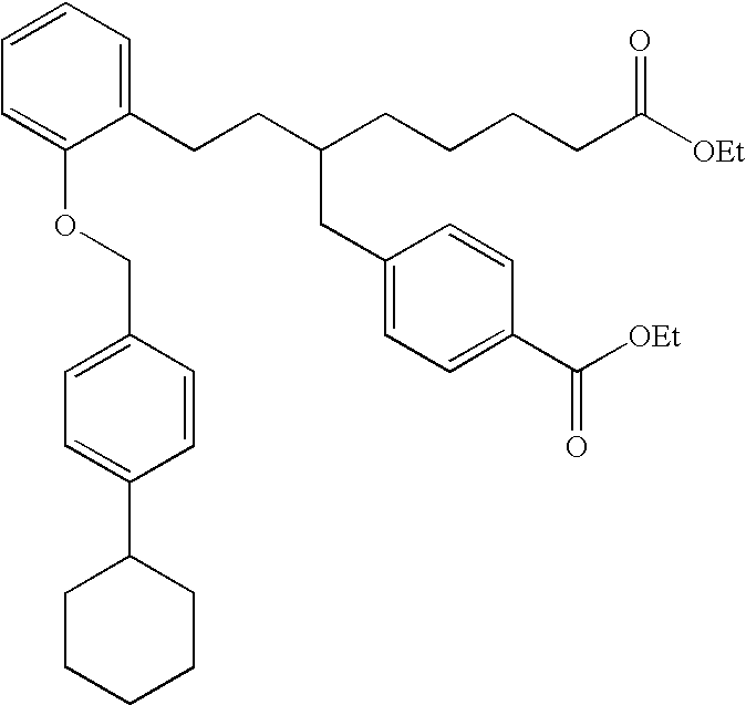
C1(CCC(CCCCC([OEt])=O)CC2=CC=C(C([OEt])=O)C=C2)=CC=CC=C1OCC1=CC=C(C2CCCCC2)C=C1
